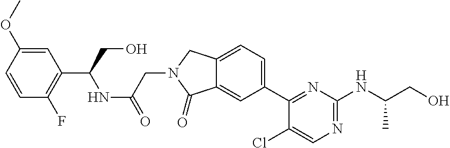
C1(Cl)=CN=C(NC(CO)C)N=C1C1=CC=C2C(=C1)C(=O)N(CC(=O)NC(C1=C(F)C=CC(OC)=C1)CO)C2
